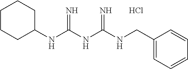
C(C1=CC=CC=C1)NC(NC(NC1CCCCC1)=N)=N.Cl
